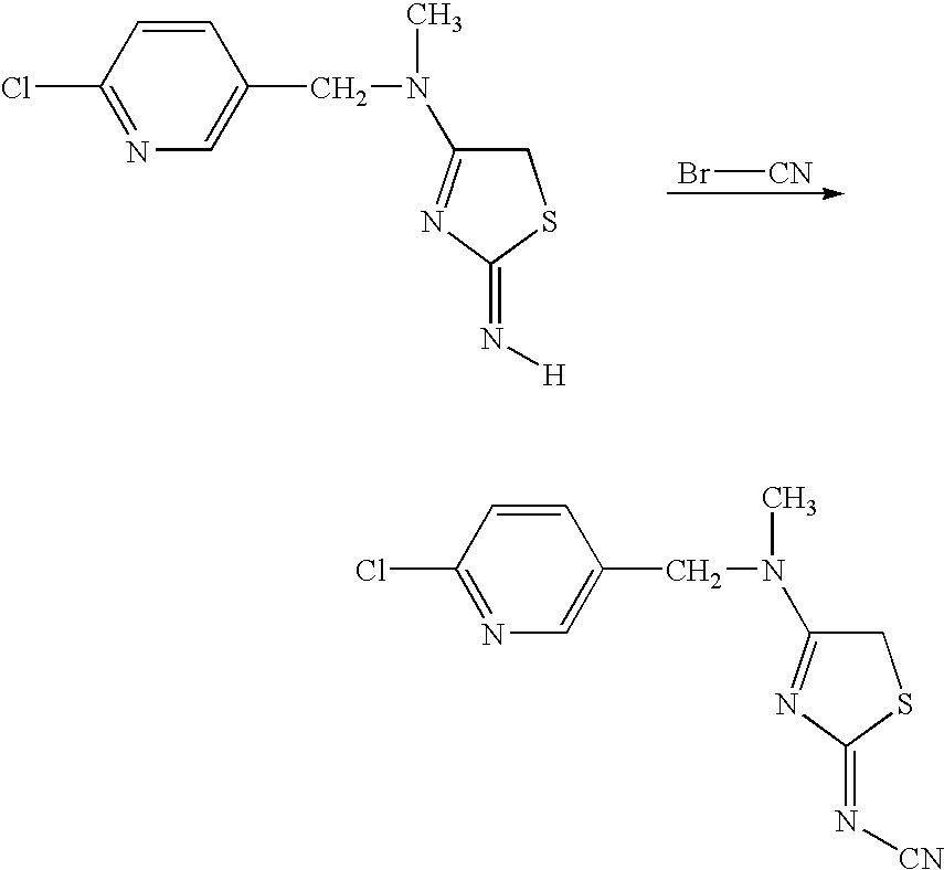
Br[CN].C1(Cl)=NC=C(CN(C)C2=NC(=N[H])SC2)C=C1.C1(Cl)=NC=C(CN(C)C2=NC(=N[CN])SC2)C=C1
